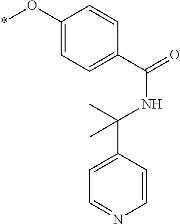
*OC1=CC=C(C(=O)NC(C)(C2=CC=NC=C2)C)C=C1
